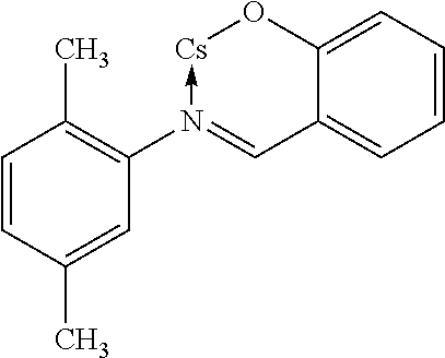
C1=CC=C2C(=C1)C=N(C1=C(C)C=CC(C)=C1)->[Cs]O2
